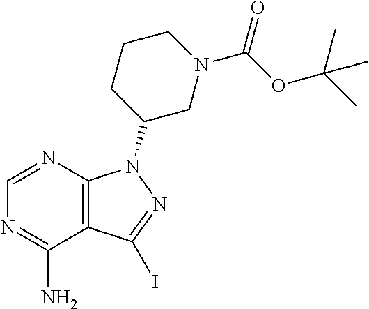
C12=C(N=CN=C1N)N(C1CN(C(OC(C)(C)C)=O)CCC1)N=C2I
